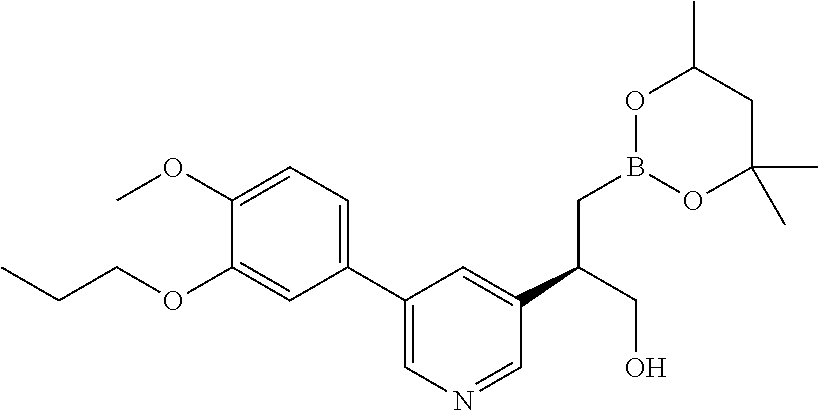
C1(OC)=CC=C(C2=CN=CC(C(CO)CB3OC(C)(C)CC(C)O3)=C2)C=C1OCCC
